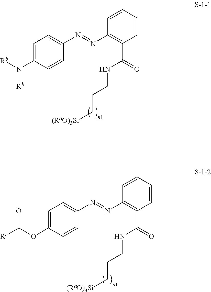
C1=C(N([Rb])[Rb])C=CC(N=NC2=C(C(=O)NCCC[(RaO)3Si])C=CC=C2)=C1.C1=C(OC([Rc])=O)C=CC(N=NC2=C(C(=O)NCCC[(RaO)3Si])C=CC=C2)=C1
